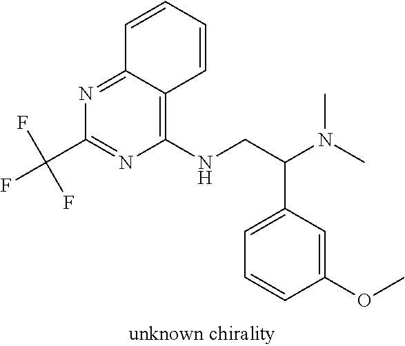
C1=CC=CC2=C(NCC(N(C)C)C3=CC=CC(OC)=C3)N=C(C(F)(F)F)N=C12
